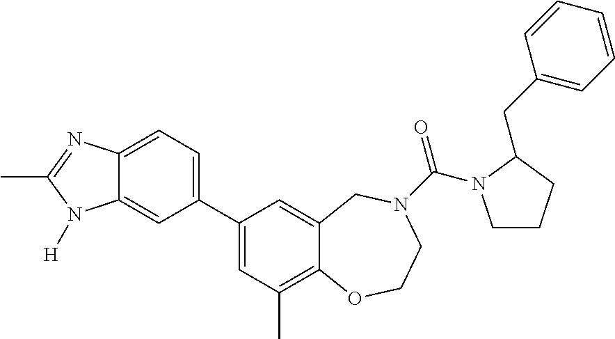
C12=CC=C(C3=CC(C)=C4C(=C3)CN(C(=O)N3CCCC3CC3=CC=CC=C3)CCO4)C=C1N([H])C(C)=N2
